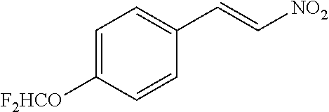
C1=C([F2HCO])C=CC(C=C[NO2])=C1
